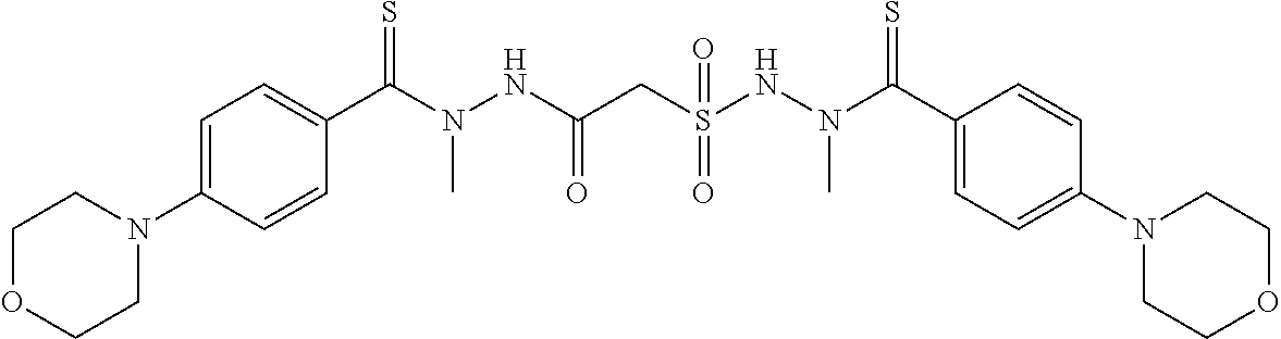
C1=C(N2CCOCC2)C=CC(C(N(NC(CS(NN(C(C2=CC=C(N3CCOCC3)C=C2)=S)C)(=O)=O)=O)C)=S)=C1
